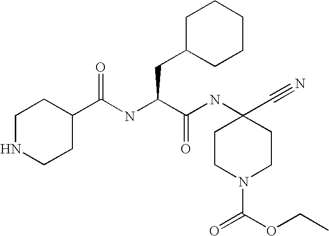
N1CCC(C(NC(C(NC2(C#N)CCN(C(OCC)=O)CC2)=O)CC2CCCCC2)=O)CC1
